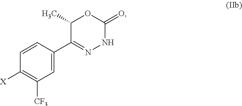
C1=CC(C2=NNC(=O)OC2C)=CC([CF3])=C1[X]
